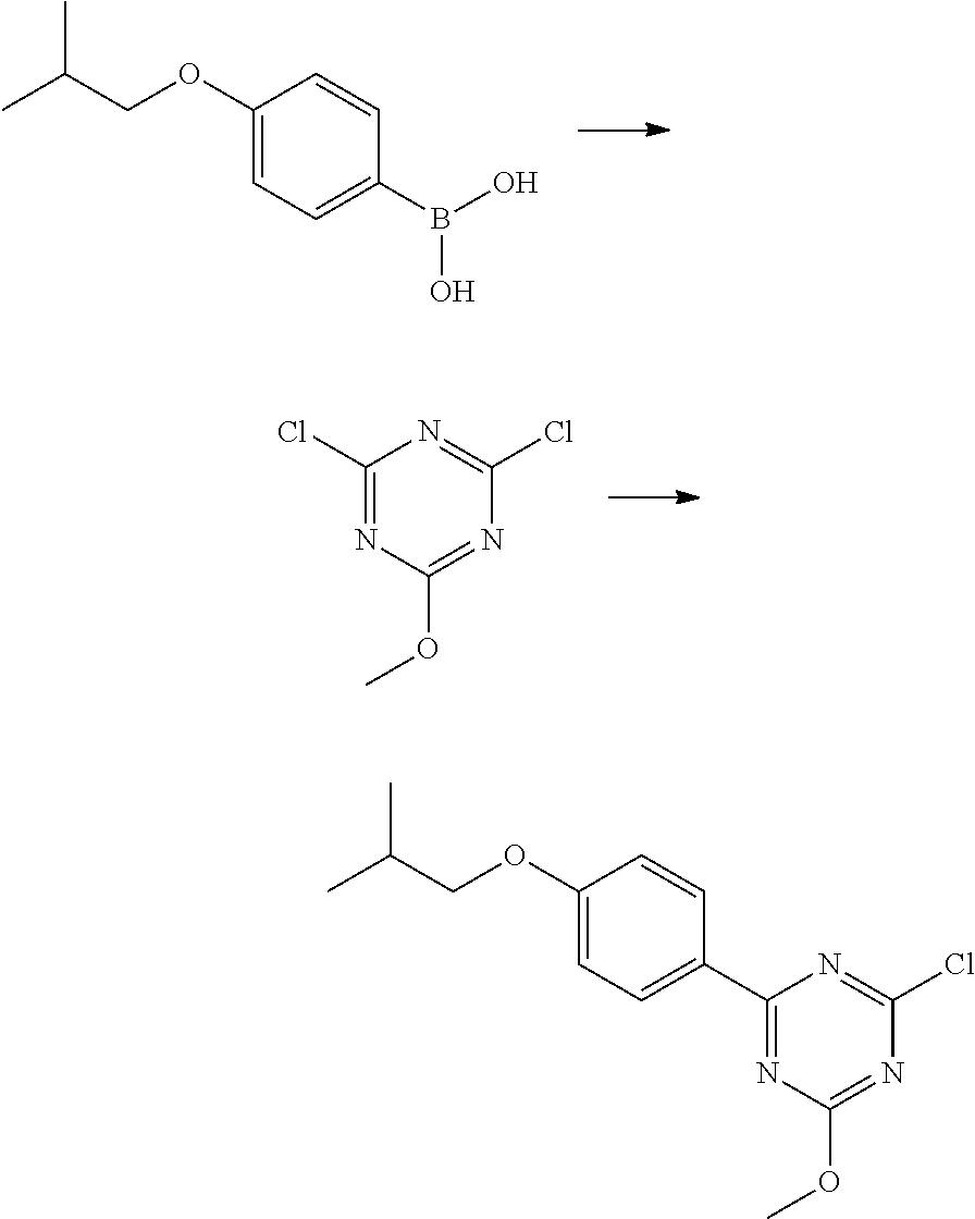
B(O)(O)C1=CC=C(OCC(C)C)C=C1.C1(Cl)=NC(OC)=NC(Cl)=N1.C1(C2=CC=C(OCC(C)C)C=C2)=NC(OC)=NC(Cl)=N1
